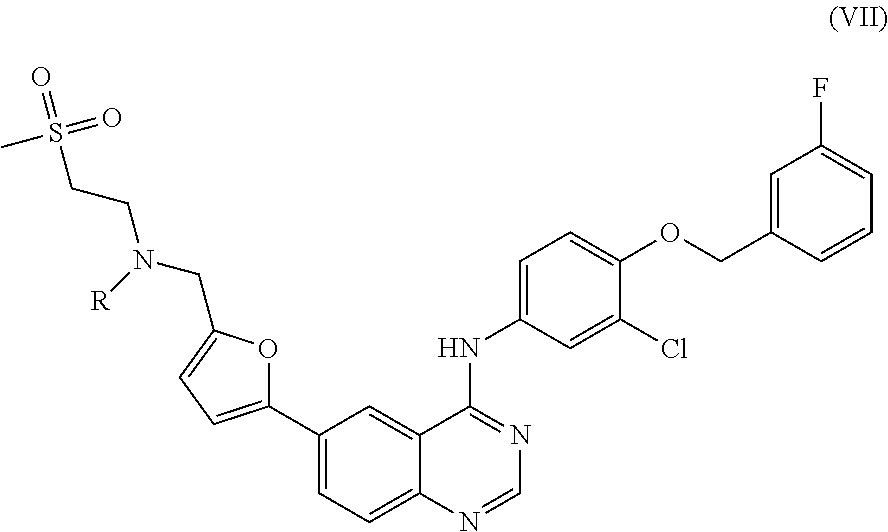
C1(C2=CC=C3C(=C2)C(NC2=CC=C(OCC4=CC(F)=CC=C4)C(Cl)=C2)=NC=N3)=CC=C(CN(CCS(=O)(=O)C)[R])O1
